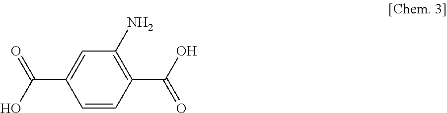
C1=CC(C(O)=O)=C(N)C=C1C(O)=O
